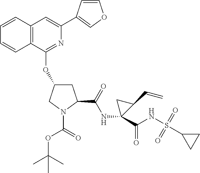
C12=C(C(OC3CC(C(=O)NC4(C(NS(C5CC5)(=O)=O)=O)CC4C=C)N(C(=O)OC(C)(C)C)C3)=NC(C3=COC=C3)=C1)C=CC=C2
